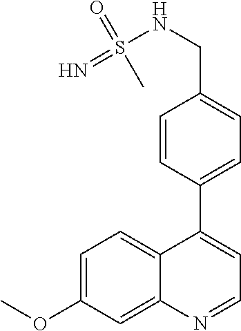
C12=CC=C(OC)C=C1N=CC=C2C1=CC=C(CNS(=N)(=O)C)C=C1
